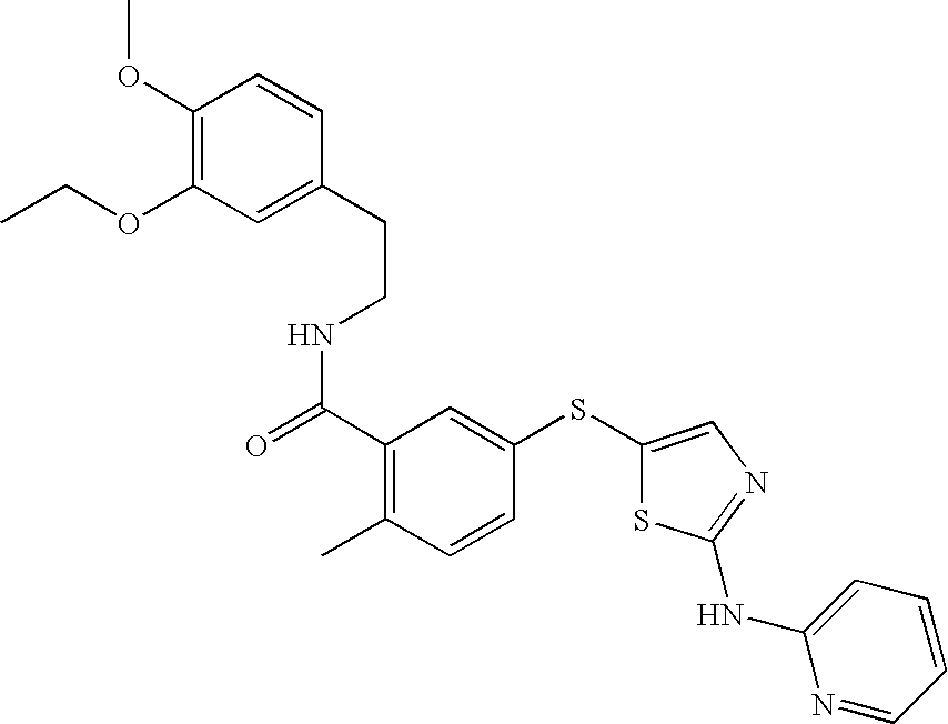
C(C1=C(C)C=CC(SC2=CN=C(NC3=CC=CC=N3)S2)=C1)(=O)NCCC1=CC(OCC)=C(OC)C=C1
